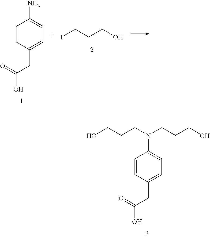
C1=CC(CC(O)=O)=CC=C1N.ICCCO.OCCCN(CCCO)C1=CC=C(CC(O)=O)C=C1
